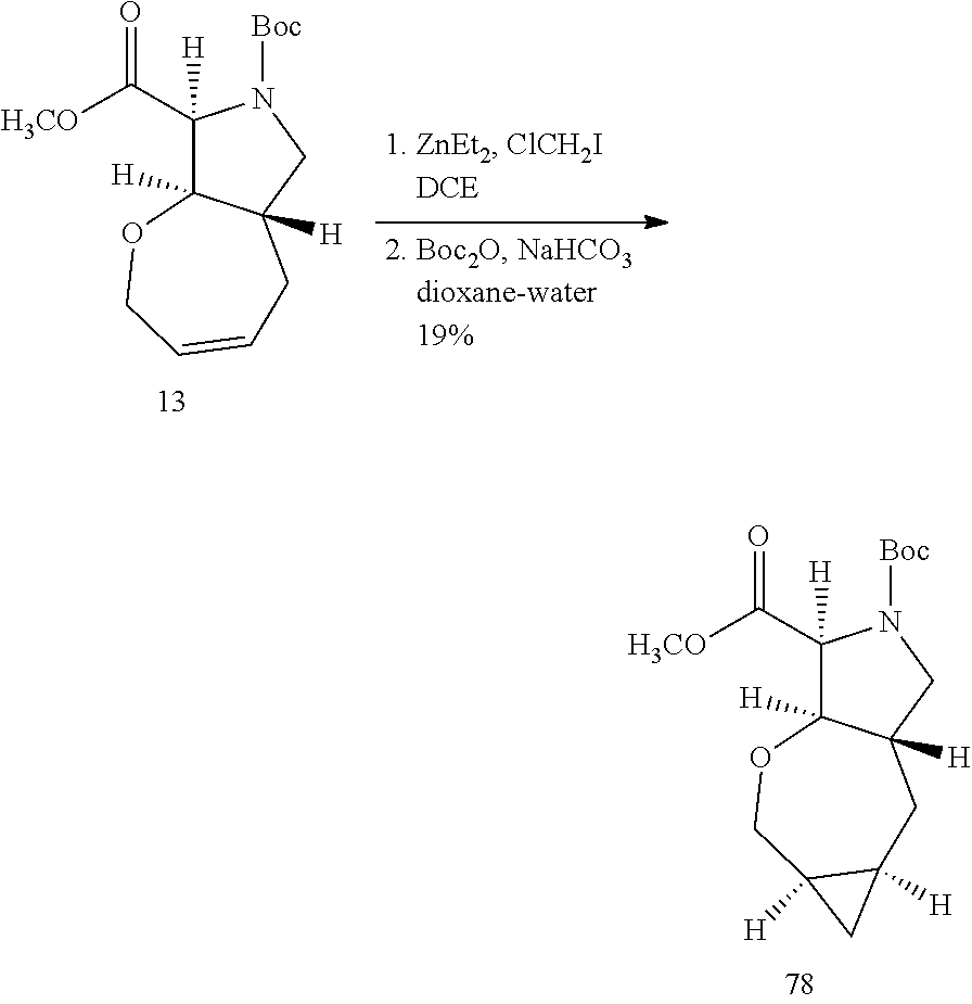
C1(C([H3CO])=O)([H])C2([H])C([H])(CN1[Boc])CC1([H])C([H])(CO2)C1.C1(C([H3CO])=O)([H])C2([H])C([H])(CN1[Boc])CC=CCO2
